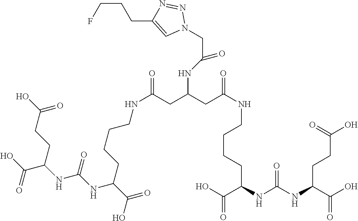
N(C(CC(CC(NCCCCC(NC(NC(C(O)=O)CCC(O)=O)=O)C(O)=O)=O)NC(CN1N=NC(CCCF)=C1)=O)=O)CCCCC(C(O)=O)NC(NC(C(O)=O)CCC(O)=O)=O
